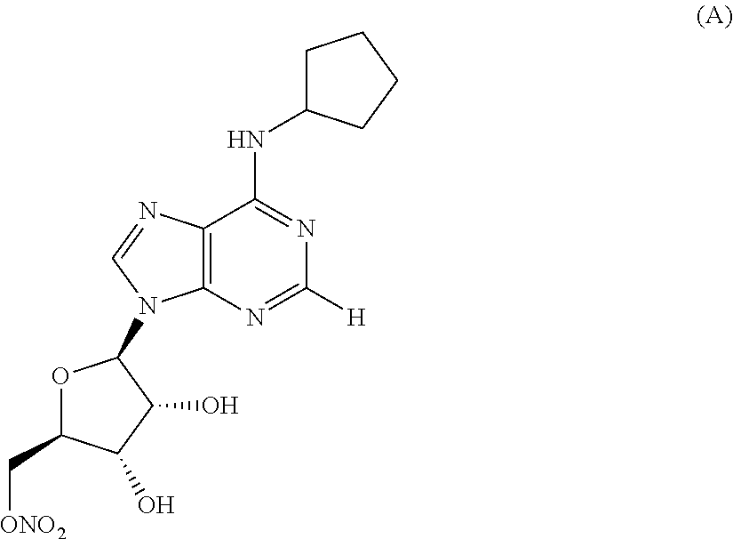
C12=C(N=C([H])N=C1NC1CCCC1)N(C1OC(C[ONO2])C(O)C1O)C=N2
